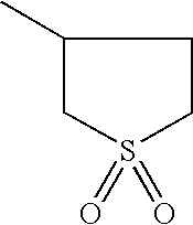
C1(C)CS(=O)(=O)CC1
